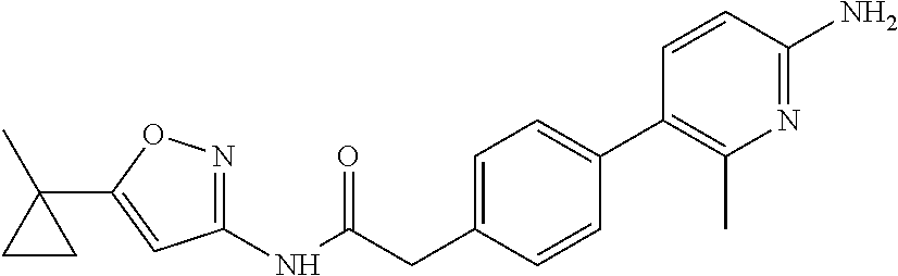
C1(NC(=O)CC2=CC=C(C3=C(C)N=C(N)C=C3)C=C2)=NOC(C2(C)CC2)=C1
